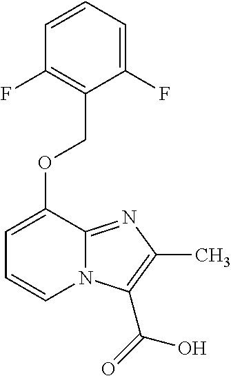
N12C(=NC(C)=C1C(=O)O)C(OCC1=C(F)C=CC=C1F)=CC=C2
